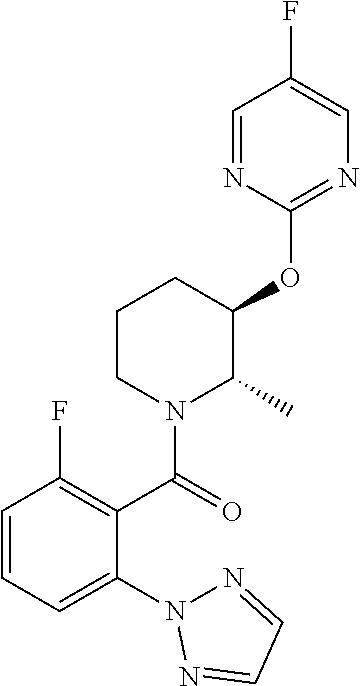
C1(OC2CCCN(C(=O)C3=C(F)C=CC=C3N3N=CC=N3)C2C)=NC=C(F)C=N1
